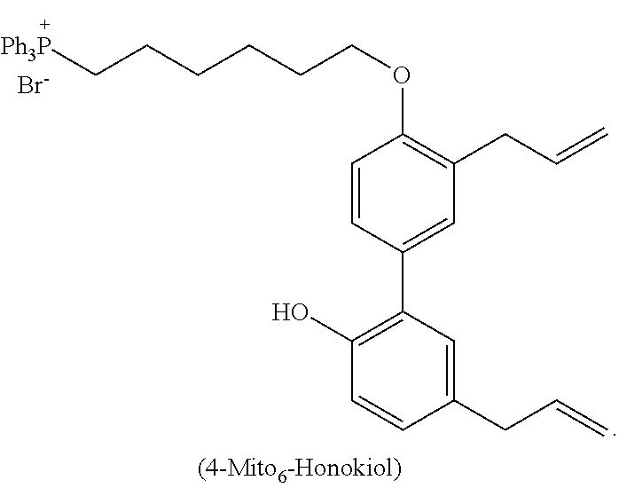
[Br-].[Ph3P]CCCCCCOC1=C(CC=C)C=C(C2=C(O)C=CC(CC=C)=C2)C=C1
